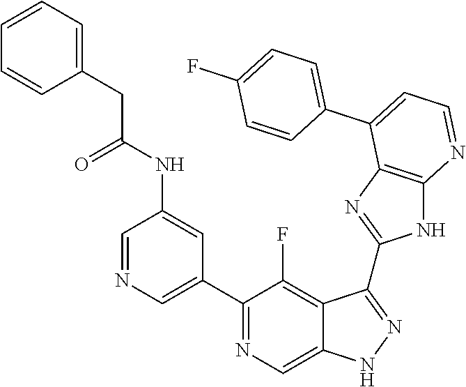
C1=NC=C(C2=NC=C3C(=C2F)C(C2=NC4=C(N2)N=CC=C4C2=CC=C(F)C=C2)=NN3)C=C1NC(CC1=CC=CC=C1)=O
